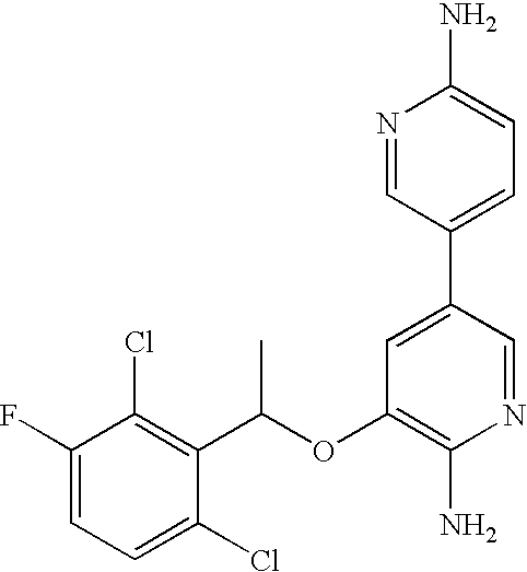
C1(F)=CC=C(Cl)C(C(OC2=C(N)N=CC(C3=CC=C(N)N=C3)=C2)C)=C1Cl
